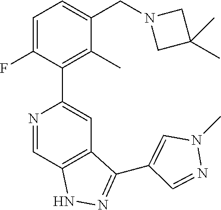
N1=CC2=C(C=C1C1=C(C)C(CN3CC(C)(C)C3)=CC=C1F)C(C1=CN(C)N=C1)=NN2
